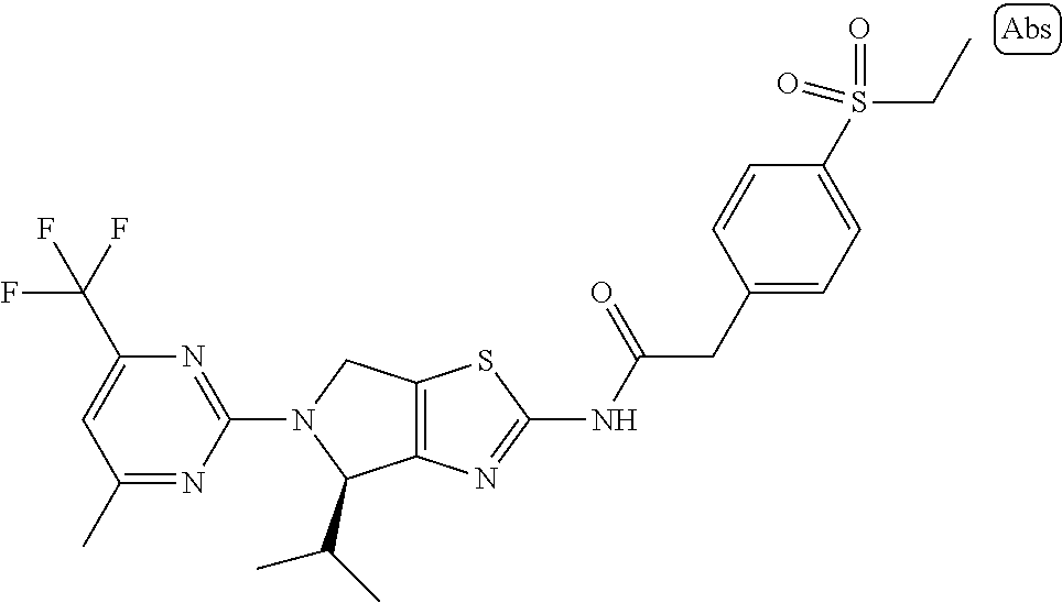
C12=C(N=C(NC(CC3=CC=C(S(CC)(=O)=O)C=C3)=O)S1)C(C(C)C)N(C1=NC(C(F)(F)F)=CC(C)=N1)C2
